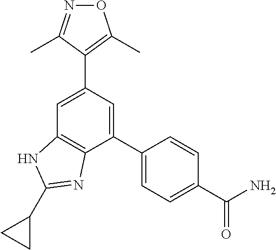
C1(C2=CC=C(C(N)=O)C=C2)=CC(C2=C(C)ON=C2C)=CC2=C1N=C(C1CC1)N2
